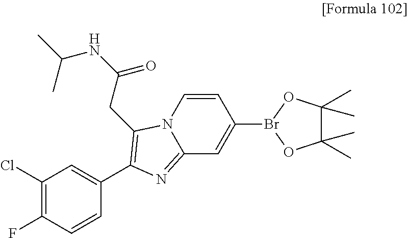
C1(Cl)=C(F)C=CC(C2=C(CC(NC(C)C)=O)N3C=CC(Br4OC(C)(C)C(C)(C)O4)=CC3=N2)=C1
